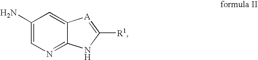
C1(N)=CN=C2C(=C1)[A]=C([R1])N2
